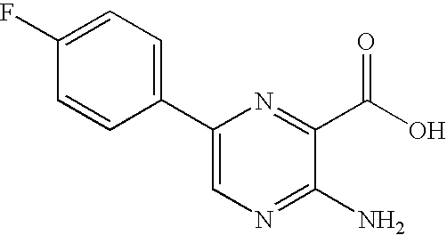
C1(C2=CC=C(F)C=C2)=CN=C(N)C(C(O)=O)=N1
